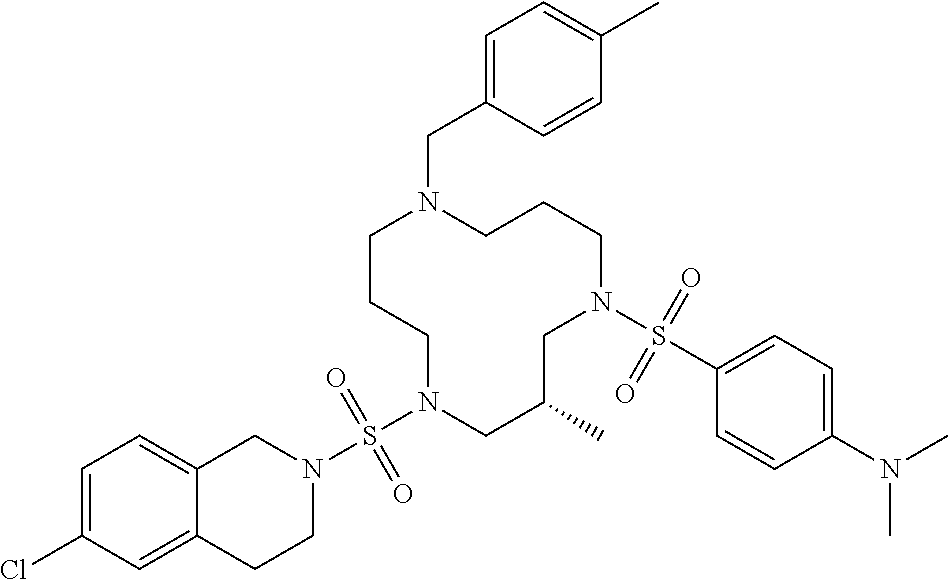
C1CCN(S(N2CC3=CC=C(Cl)C=C3CC2)(=O)=O)CC(C)CN(S(C2=CC=C(N(C)C)C=C2)(=O)=O)CCCN1CC1=CC=C(C)C=C1
